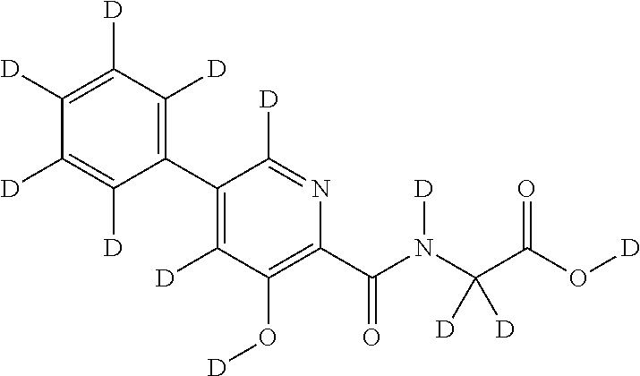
C1(C2=C([D])C([D])=C([D])C([D])=C2[D])=C([D])C(O[D])=C(C(N(C(C(O[D])=O)([D])[D])[D])=O)N=C1[D]
